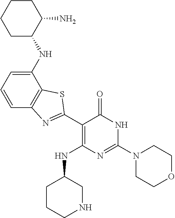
C1(C2=NC3=C(C(NC4C(N)CCCC4)=CC=C3)S2)=C(NC2CCCNC2)N=C(N2CCOCC2)NC1=O
